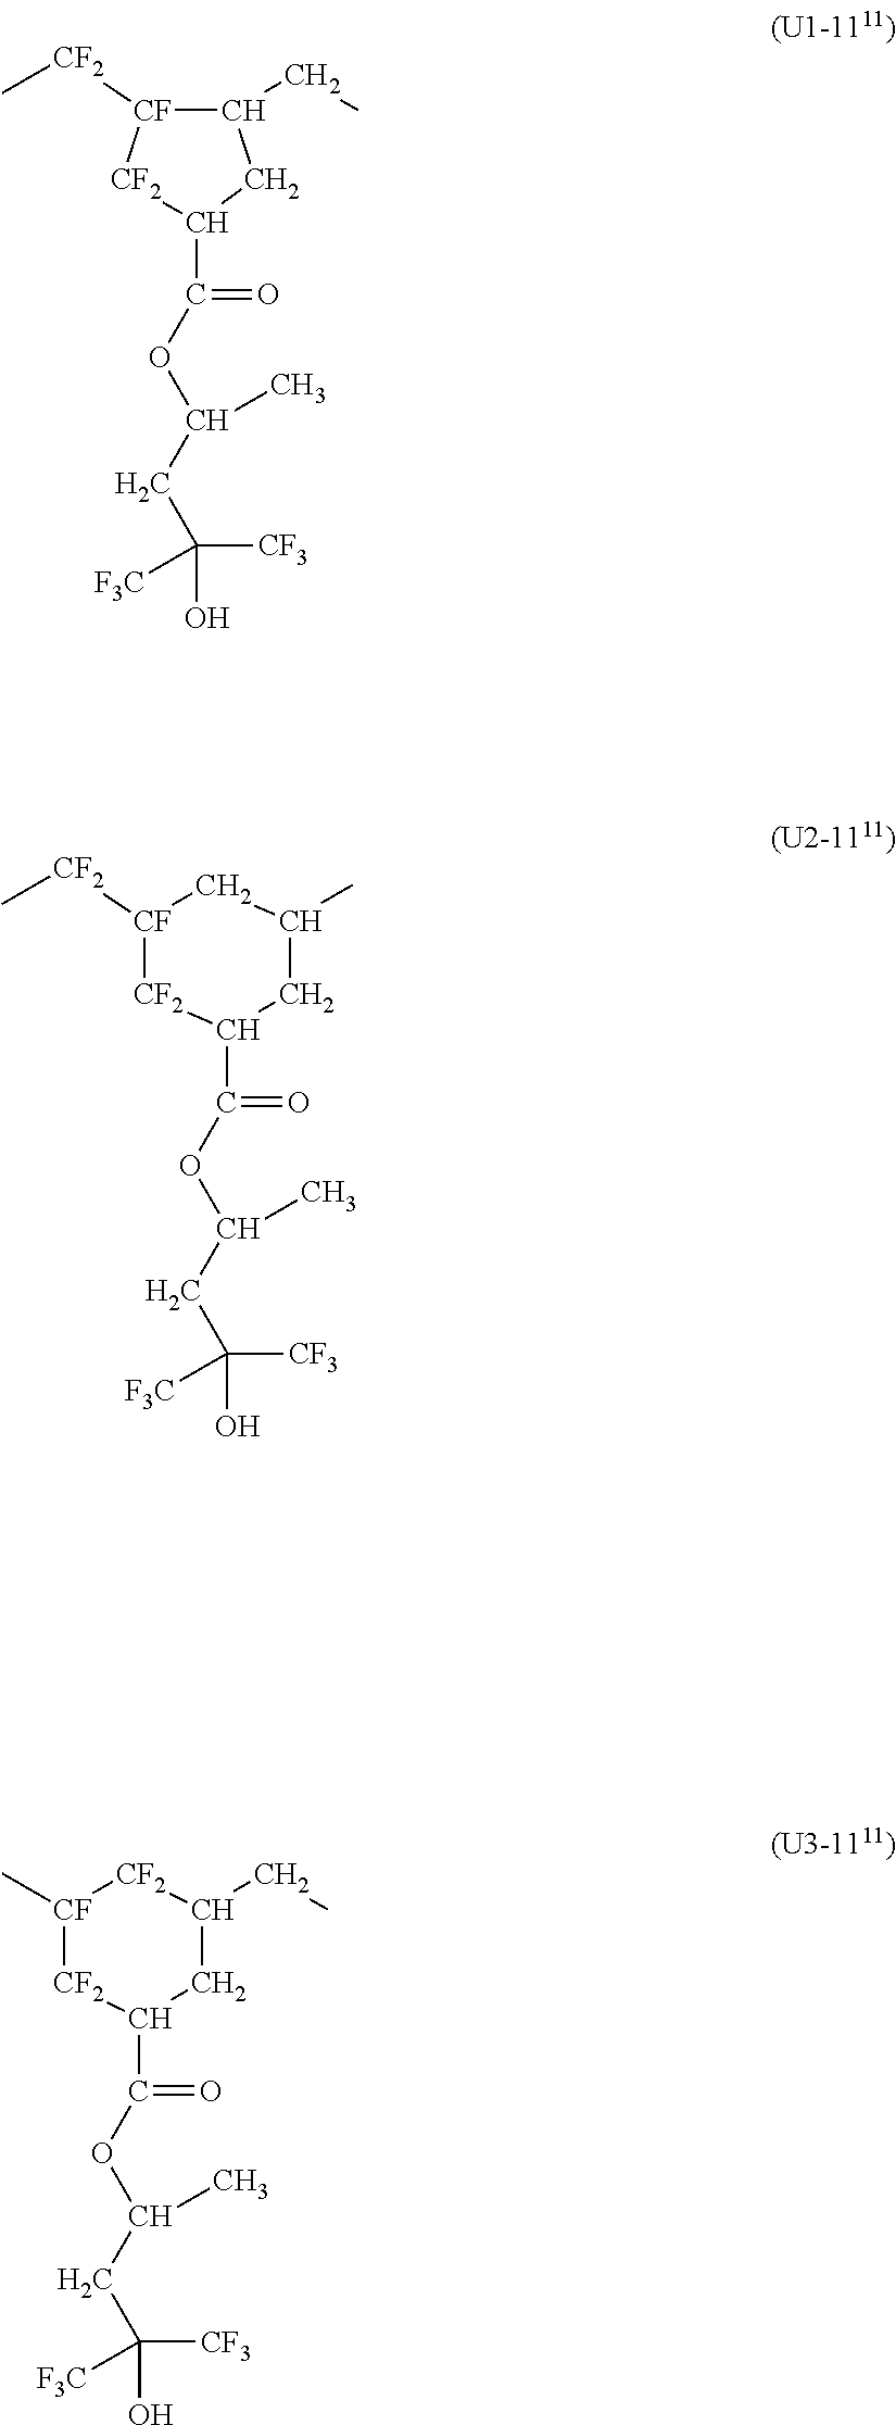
C1(CC)CC(C(=O)OC(C)CC([CF3])([F3C])O)[CF2][CF]1[CF2]C.[CF2]1C(C(=O)OC(C)CC([CF3])([F3C])O)CC(C)C[CF]1[CF2]C.[CF2]1C(C(=O)OC(C)CC([CF3])([F3C])O)CC(CC)[CF2][CF]1C
